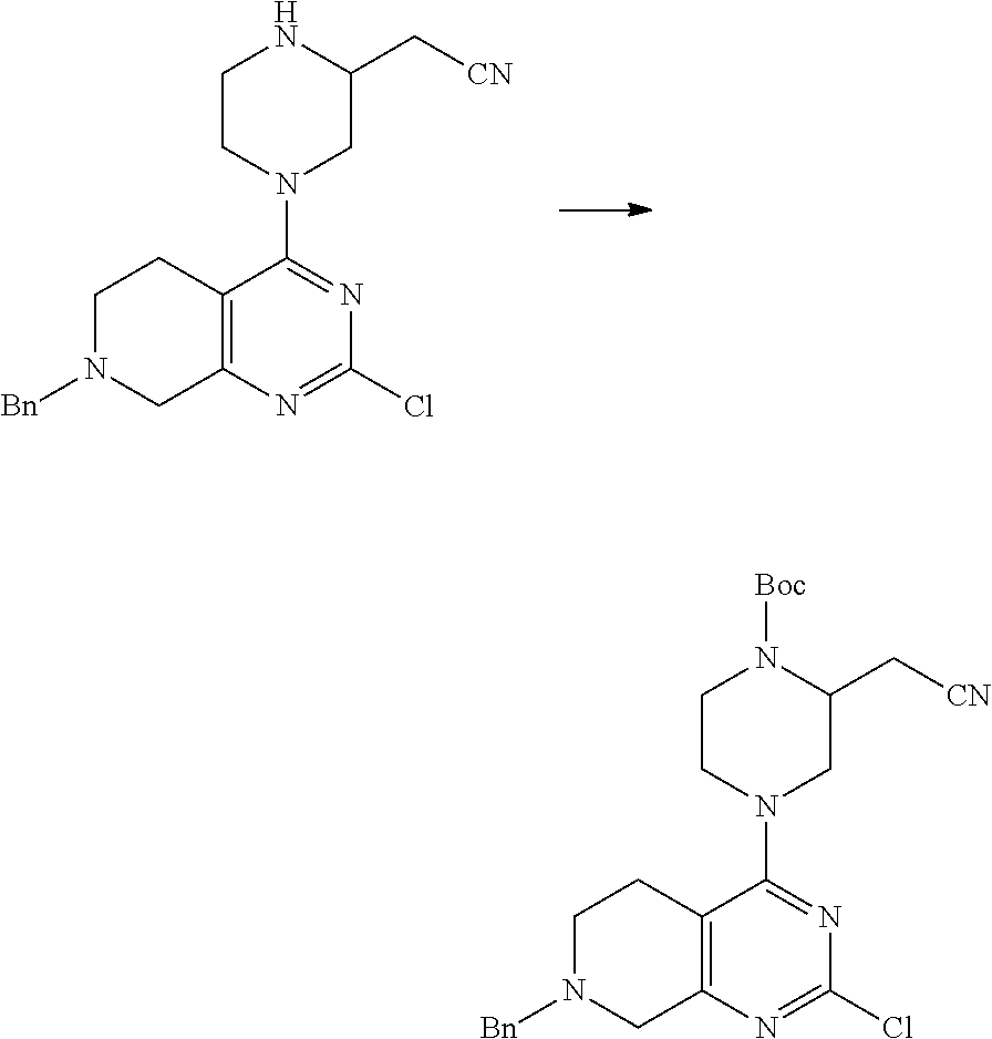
C12=C(N=C(Cl)N=C1N1CC(C[CN])N([Boc])CC1)CN([Bn])CC2.C12=C(N=C(Cl)N=C1N1CC(C[CN])NCC1)CN([Bn])CC2
